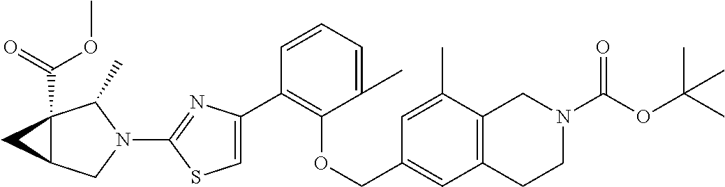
C1(C2=C(OCC3=CC4=C(C(C)=C3)CN(C(=O)OC(C)(C)C)CC4)C(C)=CC=C2)=CSC(N2C(C)C3(C(=O)OC)C(C2)C3)=N1
